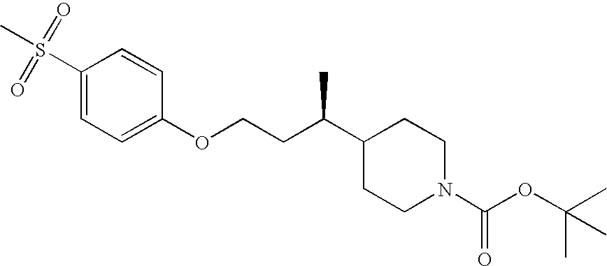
C1(S(=O)(=O)C)=CC=C(OCCC(C2CCN(C(OC(C)(C)C)=O)CC2)C)C=C1
